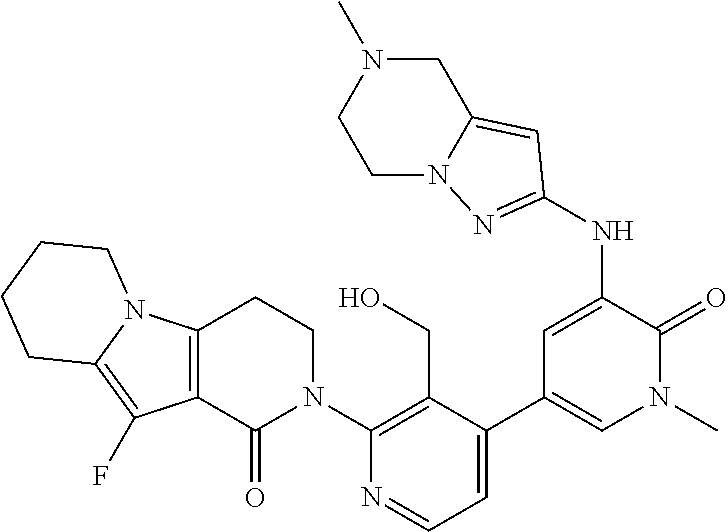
C12=C(C(=O)N(C3=C(CO)C(C4=CN(C)C(=O)C(NC5=NN6CCN(C)CC6=C5)=C4)=CC=N3)CC1)C(F)=C1N2CCCC1
